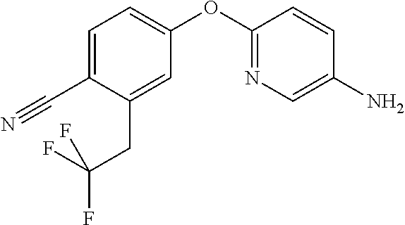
C1(C#N)=CC=C(OC2=NC=C(N)C=C2)C=C1CC(F)(F)F
